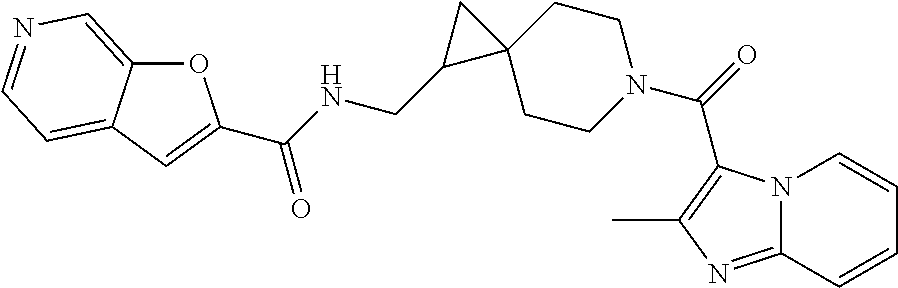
C1CC2(CCN1C(=O)C1=C(C)N=C3N1C=CC=C3)CC2CNC(C1=CC2=CC=NC=C2O1)=O
